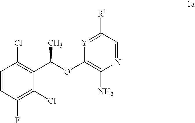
C1=CC(F)=C(Cl)C(C(OC2=C(N)N=CC([R1])=[Y]2)C)=C1Cl
